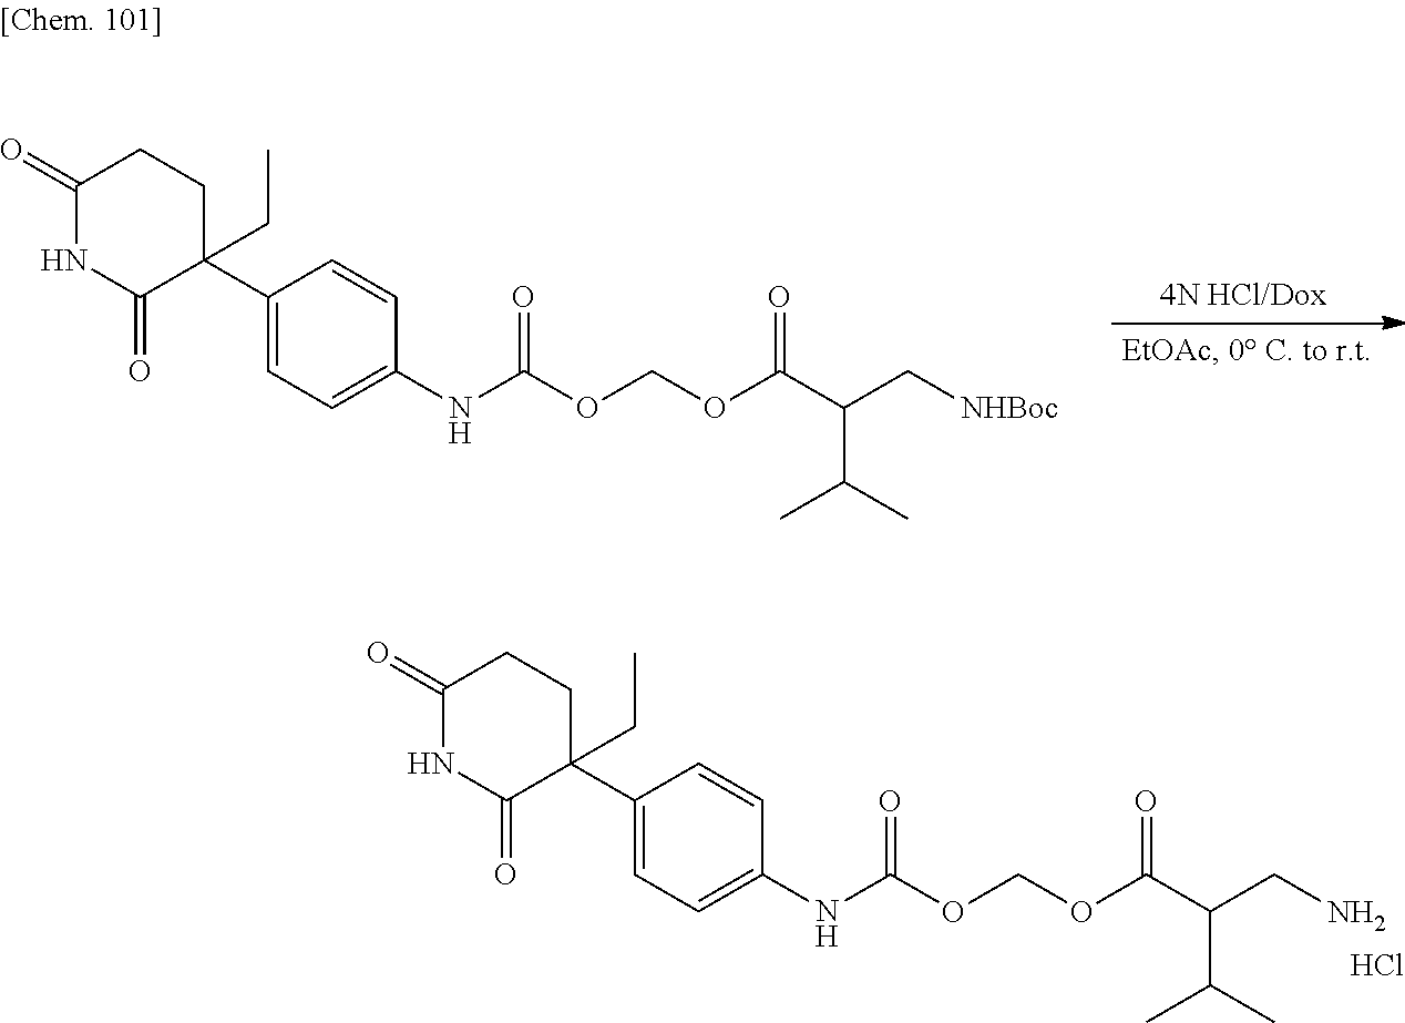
C1(=O)NC(=O)C(C2=CC=C(NC(OCOC(C(C(C)C)C[NHBoc])=O)=O)C=C2)(CC)CC1.C1(=O)NC(=O)C(C2=CC=C(NC(OCOC(C(C(C)C)CN)=O)=O)C=C2)(CC)CC1.Cl
